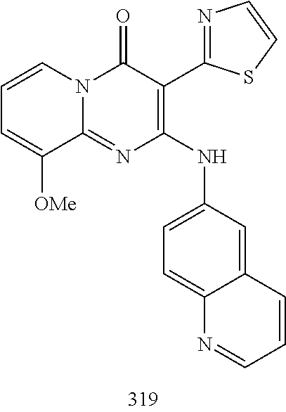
C1=CC=C([OMe])C2=NC(NC3=CC=C4C(=C3)C=CC=N4)=C(C3=NC=CS3)C(=O)N12
